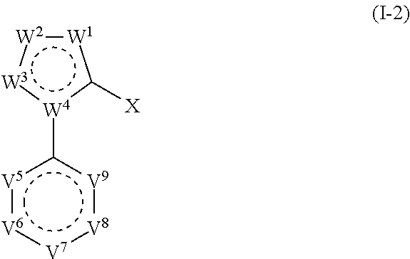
[W1]1:[W2]:[W3]:[W4](-c2[V5]:[V6]:[V7]:[V8]:[V9]2)c1[X]
